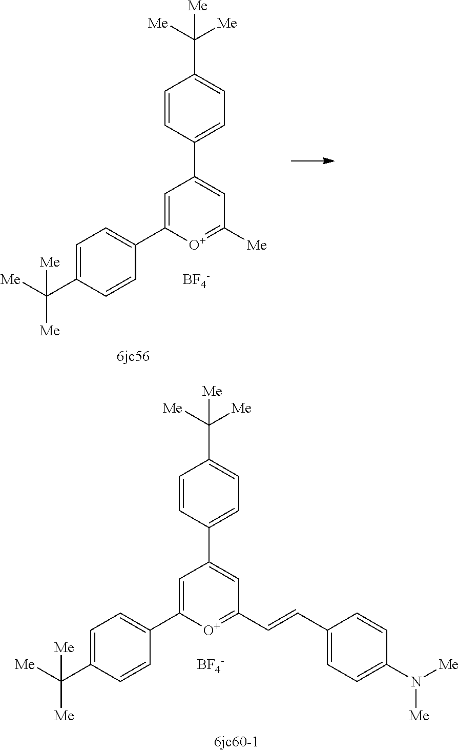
C1=CC(C2=CC([Me])=[O+]C(C3=CC=C(C([Me])([Me])[Me])C=C3)=C2)=CC=C1C([Me])([Me])[Me].[BF4-].C1=CC(C2=CC(C=CC3=CC=C(N([Me])[Me])C=C3)=[O+]C(C3=CC=C(C([Me])([Me])[Me])C=C3)=C2)=CC=C1C([Me])([Me])[Me].[BF4-]
